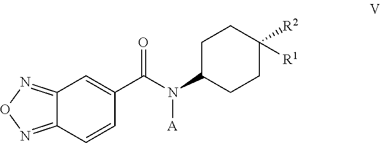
C12=NON=C1C=CC(C(N(C1CCC([R2])([R1])CC1)[A])=O)=C2
